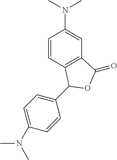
C1=CC2=C(C=C1N(C)C)C(=O)OC2C1=CC=C(N(C)C)C=C1
